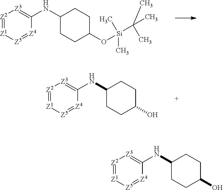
[Z2]1=[Z1][Z5]=[Z4]C(NC2CCC(O[Si](C)(C)C(C)(C)C)CC2)=[Z3]1.[Z2]1=[Z1][Z5]=[Z4]C(NC2CCC(O)CC2)=[Z3]1.[Z2]1=[Z1][Z5]=[Z4]C(NC2CCC(O)CC2)=[Z3]1
